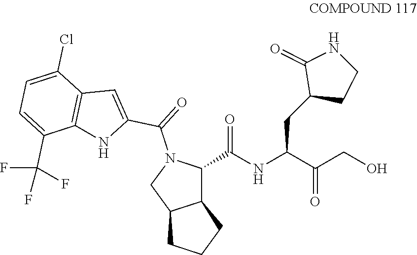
C1(C(NC(C(CO)=O)CC2CCNC2=O)=O)N(C(C2=CC3=C(N2)C(C(F)(F)F)=CC=C3Cl)=O)CC2C1CCC2
